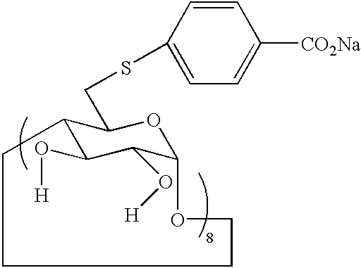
C12C(O[H])C(O[H])C(OC1CSC1=CC=C([CO2Na])C=C1)OCCCC2
